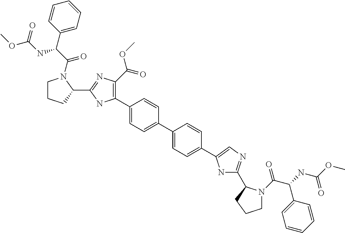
C1CCC(C2=NC(C(OC)=O)=C(C3=CC=C(C4=CC=C(C5=CN=C(C6N(C(C(NC(OC)=O)C7=CC=CC=C7)=O)CCC6)N5)C=C4)C=C3)N2)N1C(C(NC(OC)=O)C1=CC=CC=C1)=O
